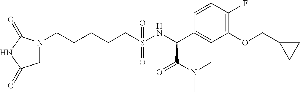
N1(CCCCCS(NC(C2=CC(OCC3CC3)=C(F)C=C2)C(N(C)C)=O)(=O)=O)CC(=O)NC1=O
